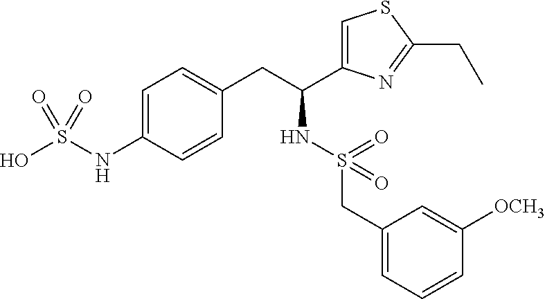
C1=C(NS(O)(=O)=O)C=CC(CC(C2=CSC(CC)=N2)NS(CC2=CC=CC([OCH3])=C2)(=O)=O)=C1
